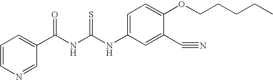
C(NC(NC1=CC=C(OCCCCC)C(C#N)=C1)=S)(=O)C1=CC=CN=C1
